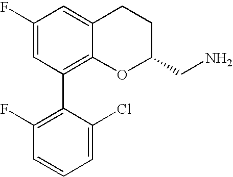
C1(F)=CC(C2=C(F)C=CC=C2Cl)=C2C(=C1)CCC(CN)O2
